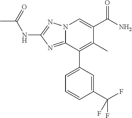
CC(NC1=NN2C(=N1)C(C1=CC=CC(C(F)(F)F)=C1)=C(C)C(C(N)=O)=C2)=O
